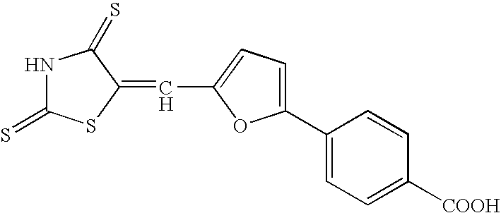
N1C(=S)SC(=CC2=CC=C(C3=CC=C([COOH])C=C3)O2)C1=S
